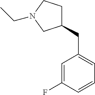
C1=C(CC2CCN(CC)C2)C=C(F)C=C1
